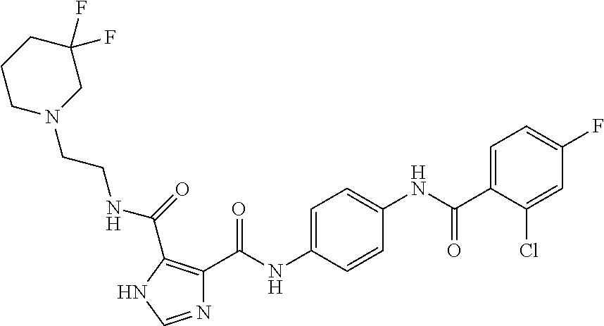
N1=CNC(C(=O)NCCN2CC(F)(F)CCC2)=C1C(NC1=CC=C(NC(C2=CC=C(F)C=C2Cl)=O)C=C1)=O
